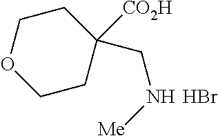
C1([CO2H])(CN[Me])CCOCC1.Br
